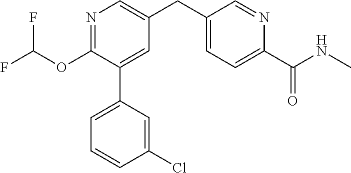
N1=C(OC(F)F)C(C2=CC=CC(Cl)=C2)=CC(CC2=CC=C(C(NC)=O)N=C2)=C1
